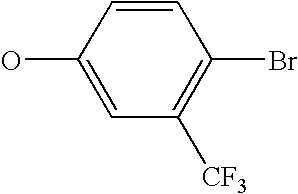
OC1=CC([CF3])=C(Br)C=C1
